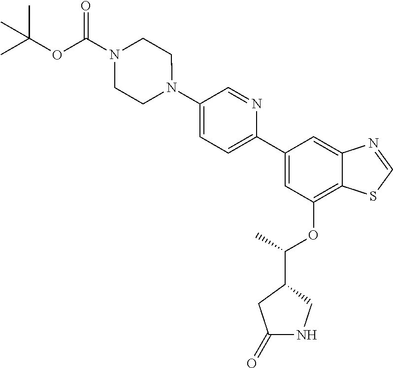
C1=C(C2=CC=C(N3CCN(C(OC(C)(C)C)=O)CC3)C=N2)C=C2C(=C1OC(C)C1CNC(=O)C1)SC=N2
